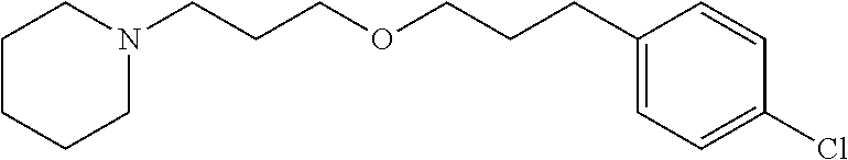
C1CCCN(CCCOCCCC2=CC=C(Cl)C=C2)C1
